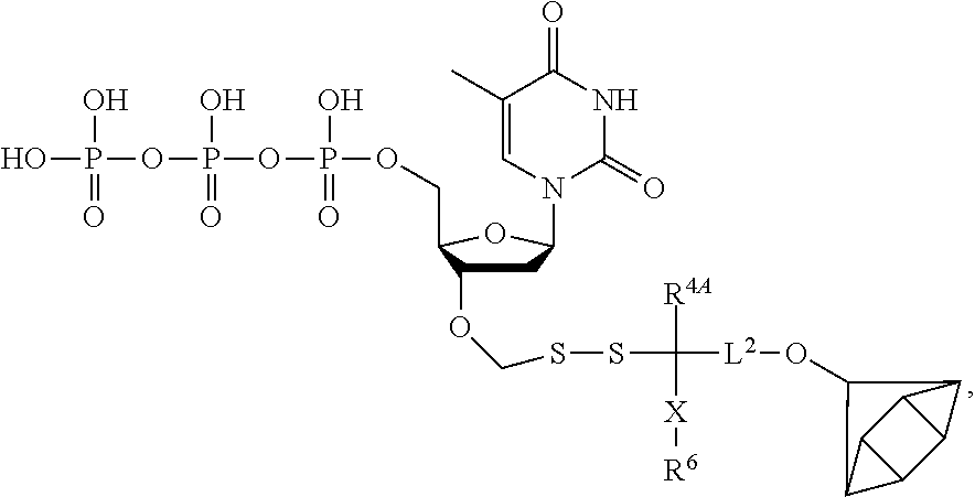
OP(OP(OP(OCC1C(OCSSC([L2]OC2C3C4C5C(C43)C52)([R4A])[X][R6])CC(N2C(=O)NC(=O)C(C)=C2)O1)(O)=O)(O)=O)(O)=O
